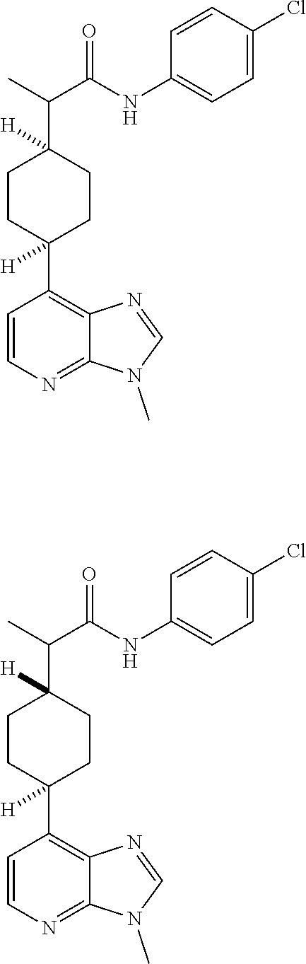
C1CC([H])(C2=C3C(=NC=C2)N(C)C=N3)CCC1(C(C)C(NC1=CC=C(Cl)C=C1)=O)[H].C1CC([H])(C2=C3C(=NC=C2)N(C)C=N3)CCC1(C(C)C(NC1=CC=C(Cl)C=C1)=O)[H]
